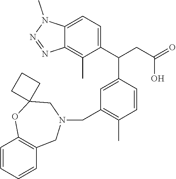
C1(CN2CC3=C(C=CC=C3)OC3(C2)CCC3)=C(C)C=CC(C(CC(=O)O)C2=CC=C3C(=C2C)N=NN3C)=C1
